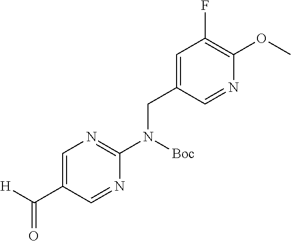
[H]C(C1=CN=C(N([Boc])CC2=CC(F)=C(OC)N=C2)N=C1)=O
